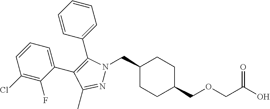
C1(CN2N=C(C)C(C3=CC=CC(Cl)=C3F)=C2C2=CC=CC=C2)CCC(COCC(O)=O)CC1
